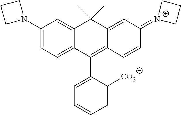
C1(N2CCC2)=CC=C2C(=C1)C(C)(C)C1=CC(=[N+]3CCC3)C=CC1=C2C1=CC=CC=C1[CO2]
